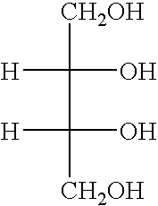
[CH2OH]C(O)([H])C(O)([H])[CH2OH]
